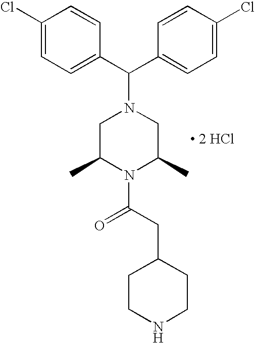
C1=CC(C(C2=CC=C(Cl)C=C2)N2CC(C)N(C(CC3CCNCC3)=O)C(C)C2)=CC=C1Cl.[ 2 HCl]
